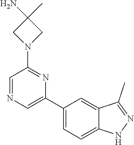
C1(C2=CN=CC(N3CC(C)(N)C3)=N2)=CC=C2C(=C1)C(C)=NN2
